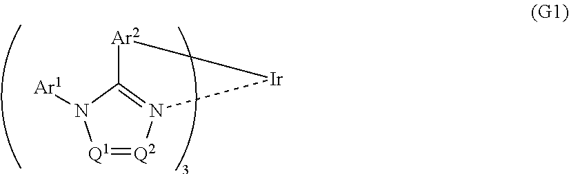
[Q1]1=[Q2]N2=C(N1[Ar1])[Ar2][Ir]2
